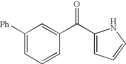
C1(C(C2=CC=CN2)=O)=CC([Ph])=CC=C1
